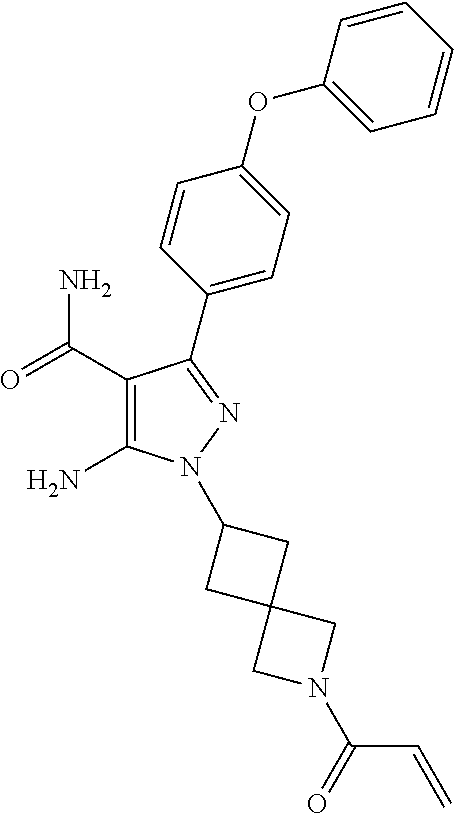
C1(C(=O)N)=C(N)N(C2CC3(C2)CN(C(C=C)=O)C3)N=C1C1=CC=C(OC2=CC=CC=C2)C=C1
